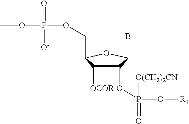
C1(OP(O[R4])([O(CH2)2CN])=O)C([OCOR])C(COP(OC)(=O)[O-])OC1B
